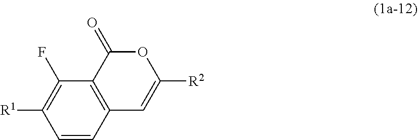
C1=CC2=C(C(F)=C1[R1])C(=O)OC([R2])=C2
